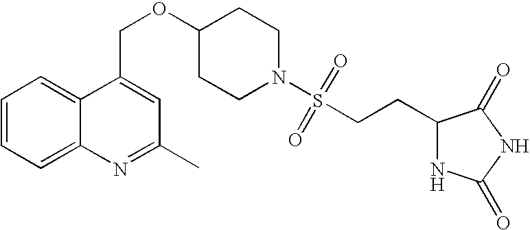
C1=CC=C2C(=C1)C(COC1CCN(S(CCC3NC(=O)NC3=O)(=O)=O)CC1)=CC(C)=N2
